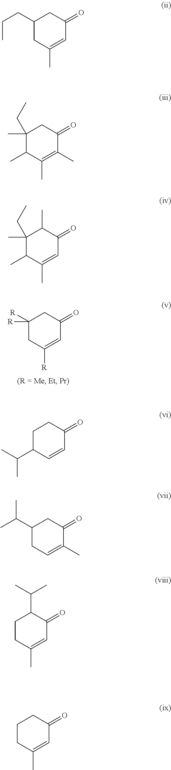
C1([R])([R])CC([R])=CC(=O)C1.C1(CCC)CC(C)=CC(=O)C1.C1(C)(CC)C(C)C(C)=C(C)C(=O)C1.C1(C)(CC)C(C)C(C)=CC(=O)C1C.C1C(C(C)C)C=CC(=O)C1.C1(C(C)C)CC=C(C)C(=O)C1.C1CC(C)=CC(=O)C1C(C)C.C1CC(C)=CC(=O)C1
